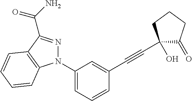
C1(N2N=C(C(N)=O)C3=C2C=CC=C3)=CC=CC(C#CC2(O)C(=O)CCC2)=C1
